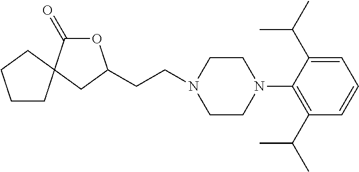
C1(N2CCN(CCC3OC(=O)C4(C3)CCCC4)CC2)=C(C(C)C)C=CC=C1C(C)C
